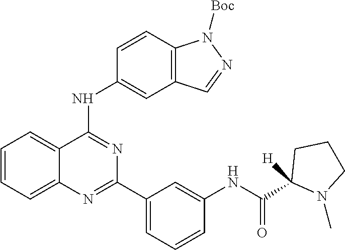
C1=CC=C2C(=C1)C(NC1=CC3=C(C=C1)N([Boc])N=C3)=NC(C1=CC=CC(NC(C3([H])N(C)CCC3)=O)=C1)=N2
